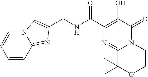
C1(C(NCC2=CN3C(=N2)C=CC=C3)=O)=C(O)C(=O)N2C(=N1)C(C)(C)OCC2
